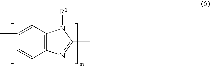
C1(C)=CC2=C(C=C1)N=C(C)N2[R1]
